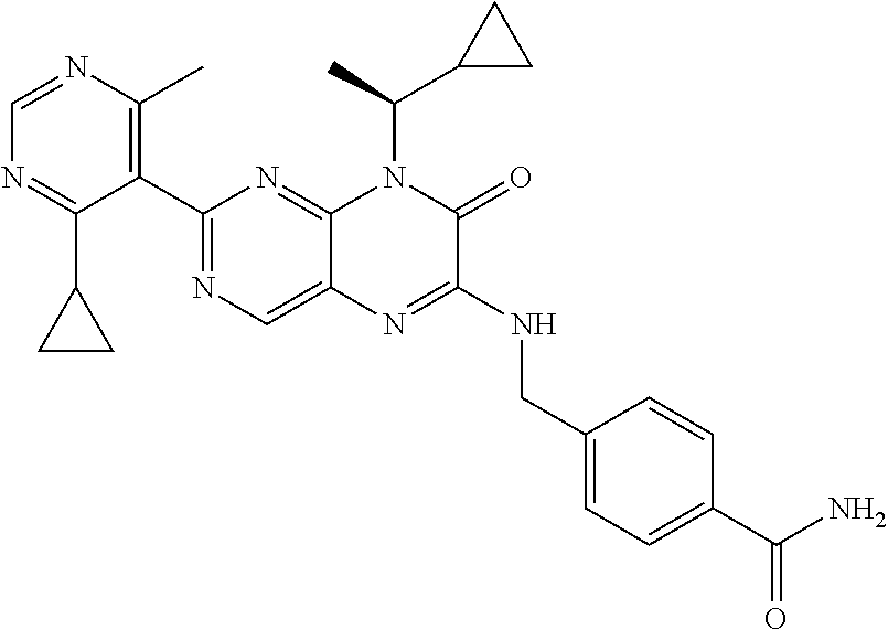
C1=NC(C)=C(C2=NC=C3C(=N2)N(C(C2CC2)C)C(=O)C(NCC2=CC=C(C(N)=O)C=C2)=N3)C(C2CC2)=N1
